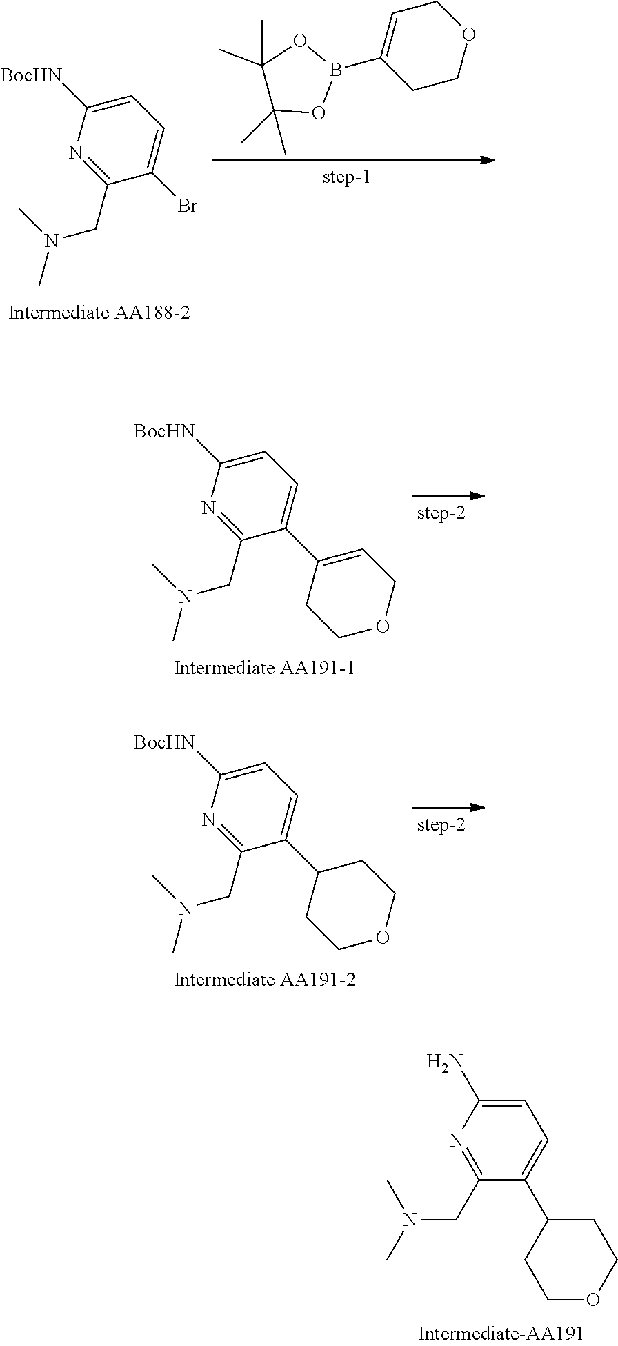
C1=C(N)N=C(CN(C)C)C(C2CCOCC2)=C1.C1=C([BocHN])N=C(CN(C)C)C(Br)=C1.C1C=C(B2OC(C)(C)C(C)(C)O2)CCO1.C1=C([BocHN])N=C(CN(C)C)C(C2=CCOCC2)=C1.C1=C([BocHN])N=C(CN(C)C)C(C2CCOCC2)=C1
